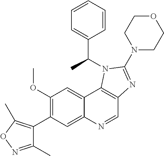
C1(OC)=C(C2=C(C)ON=C2C)C=C2C(=C1)C1=C(C=N2)N=C(N2CCOCC2)N1C(C1=CC=CC=C1)C
